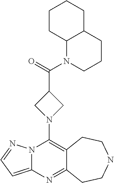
N12C(=CC=N1)N=C1C(=C2N2CC(C(=O)N3CCCC4C3CCCC4)C2)CCNCC1
